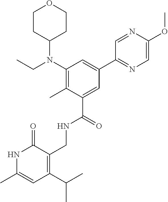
N1C(C)=CC(C(C)C)=C(CNC(C2=CC(C3=NC=C(OC)N=C3)=CC(N(CC)C3CCOCC3)=C2C)=O)C1=O
